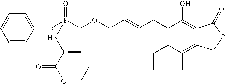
C(OCC(=CCC1=C(CC)C(C)=C2C(=C1O)C(=O)OC2)C)P(OC1=CC=CC=C1)(=O)NC(C(OCC)=O)C
